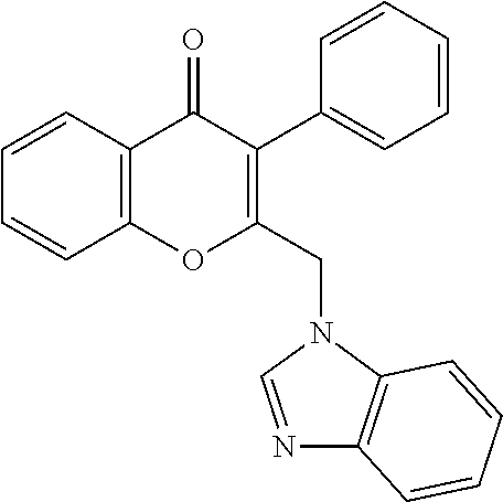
C1=CC2=C(C=C1)C(=O)C(C1=CC=CC=C1)=C(CN1C=NC3=C1C=CC=C3)O2
